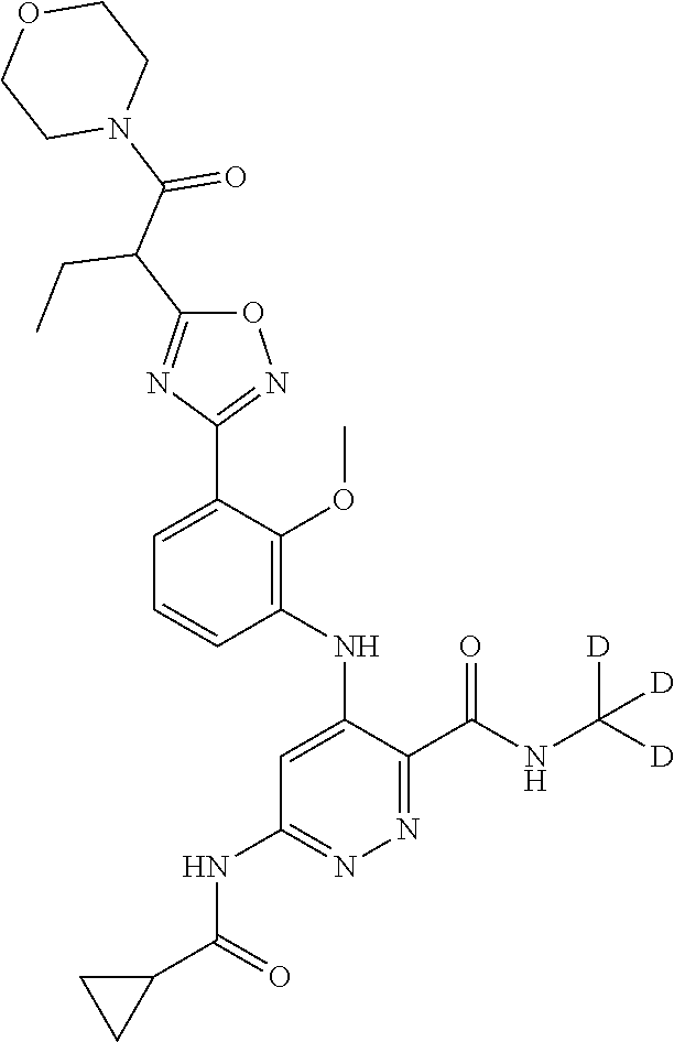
C1=C(C2=NOC(C(C(N3CCOCC3)=O)CC)=N2)C(OC)=C(NC2=CC(NC(C3CC3)=O)=NN=C2C(NC([D])([D])[D])=O)C=C1
